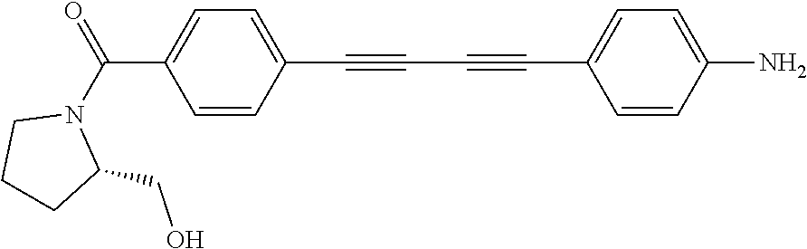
C1=CC(C#CC#CC2=CC=C(N)C=C2)=CC=C1C(N1CCCC1CO)=O
